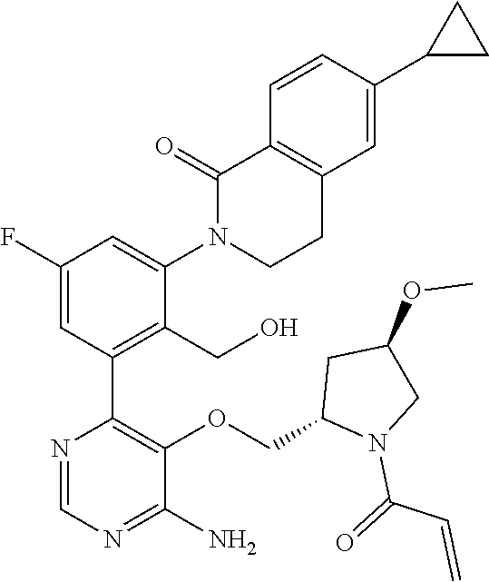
C1(F)=CC(C2=C(OCC3N(C(=O)C=C)CC(OC)C3)C(N)=NC=N2)=C(CO)C(N2C(=O)C3=C(CC2)C=C(C2CC2)C=C3)=C1
